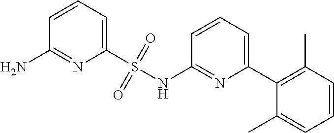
C1=CC=C(S(NC2=NC(C3=C(C)C=CC=C3C)=CC=C2)(=O)=O)N=C1N
